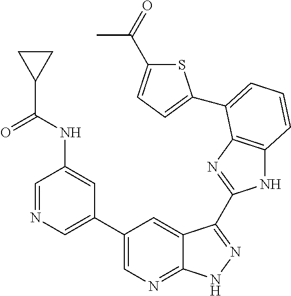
C1(C2=CN=CC(NC(C3CC3)=O)=C2)=CN=C2C(=C1)C(C1=NC3=C(N1)C=CC=C3C1=CC=C(C(=O)C)S1)=NN2
